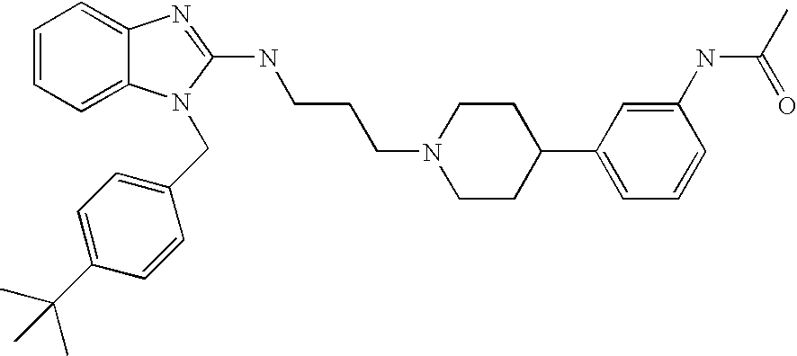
C1=CC=C2C(=C1)N=C(NCCCN1CCC(C3=CC=CC(NC(C)=O)=C3)CC1)N2CC1=CC=C(C(C)(C)C)C=C1
